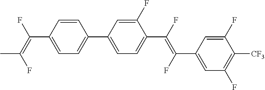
C(C1=CC=C(C2=CC=C(C(=C(C3=CC(F)=C([CF3])C(F)=C3)F)F)C(F)=C2)C=C1)(=C(F)C)F
